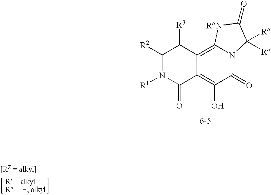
C1([R2])N([R1])C(=O)C2=C(O)C(=O)N3C(=C2C1[R3])[RN]C(=O)C3([R])[R]
